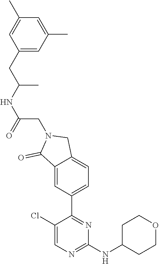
C1(Cl)=CN=C(NC2CCOCC2)N=C1C1=CC=C2C(=C1)C(=O)N(CC(NC(CC1=CC(C)=CC(C)=C1)C)=O)C2
